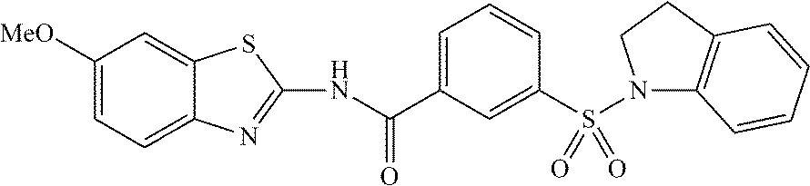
C1=CC=C(C(NC2=NC3=CC=C([MeO])C=C3S2)=O)C=C1S(=O)(=O)N1C2=C(CC1)C=CC=C2
